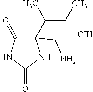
C1(C(C)CC)(CN)C(=O)NC(=O)N1.[CIH]
